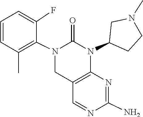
N1=CC2=C(N=C1N)N(C1CN(C)CC1)C(=O)N(C1=C(C)C=CC=C1F)C2
